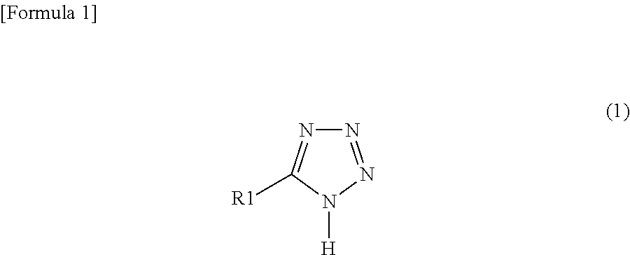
N1=NN([H])C([R1])=N1
